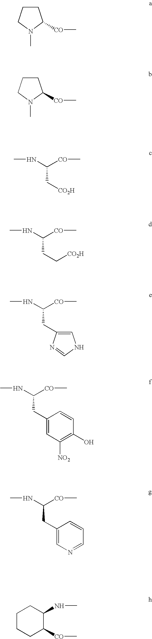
N1(C)C([CO]C)CCC1.N1(C)C([CO]C)CCC1.C(C[CO2H])(NC)[CO]C.C(CC[CO2H])(NC)[CO]C.C(CC1=CNC=N1)(NC)[CO]C.C(CC1=CC([NO2])=C(O)C=C1)(NC)[CO]C.C(CC1=CN=CC=C1)(NC)[CO]C.C1CCC([CO]C)C(NC)C1
